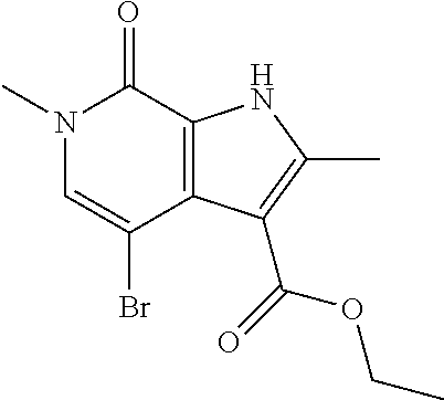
C12=C(C(=O)N(C)C=C1Br)NC(C)=C2C(=O)OCC
